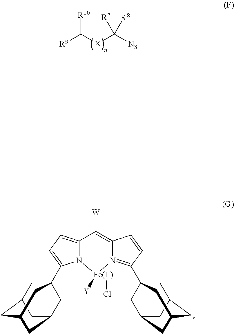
N12C(=CC=C1C13CC4CC(CC(C1)C4)C3)C([W])=C1C=CC(C34CC5CC(CC(C3)C5)C4)=N1[Fe]2(Cl)[Y].[R9]C([X]C([N3])([R7])[R8])[R10]
